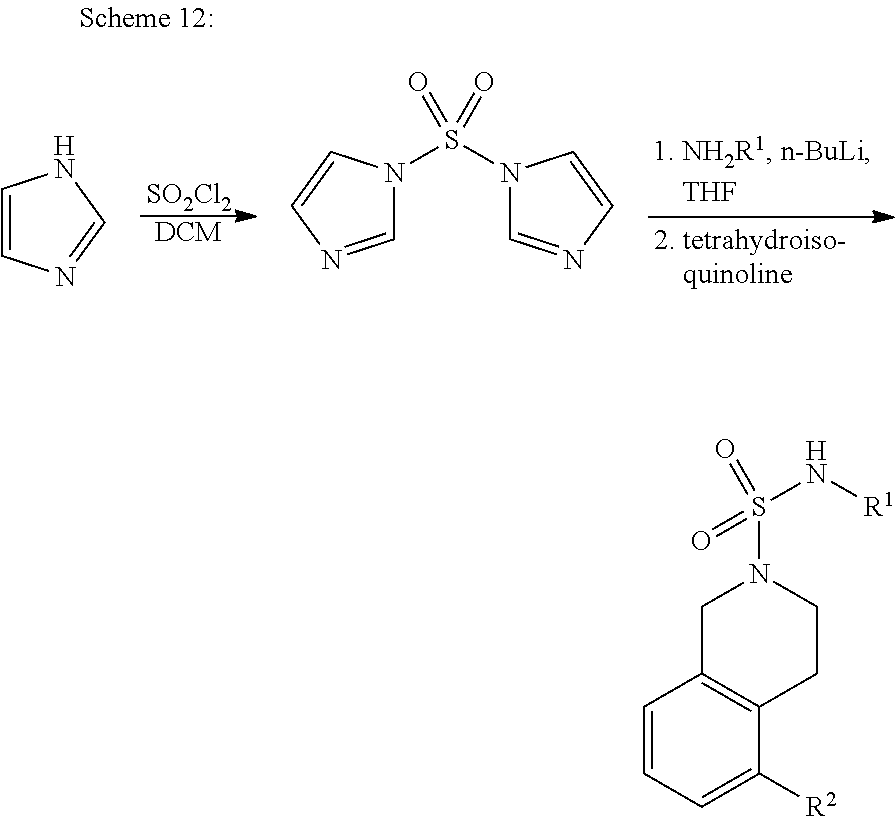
C1=CC=C([R2])C2=C1CN(S(=O)(=O)N[R1])CC2.[SO2Cl2].[DCM].C1=CN=CN1.C1=NC=CN1S(N1C=NC=C1)(=O)=O
